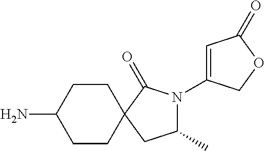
C1(C)N(C2=CC(=O)OC2)C(=O)C2(C1)CCC(N)CC2
